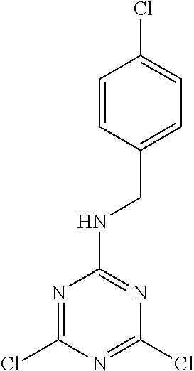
N(C1=NC(Cl)=NC(Cl)=N1)CC1=CC=C(Cl)C=C1
